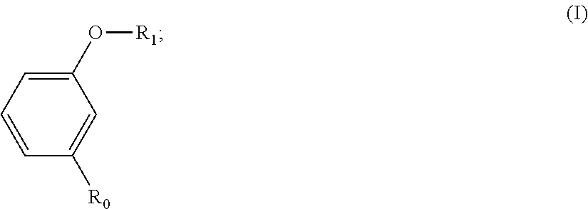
C1(O[R1])=CC=CC([R0])=C1
